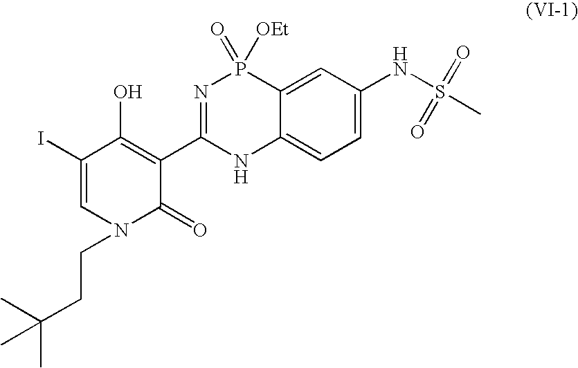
C1=C(I)C(O)=C(C2=NP(=O)([OEt])C3=CC(NS(C)(=O)=O)=CC=C3N2)C(=O)N1CCC(C)(C)C
